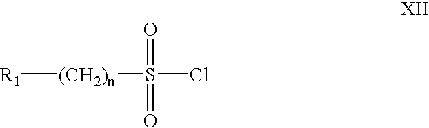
[R1][(CH2)n]S(Cl)(=O)=O
